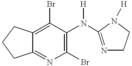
C1(Br)=C2C(=NC(Br)=C1N(C1=NCCN1[H])[H])CCC2
